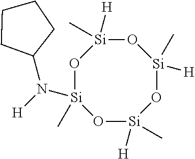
O1[Si](C)([H])O[Si](C)(N([H])C2CCCC2)O[Si]([H])(C)O[Si]1(C)[H]
